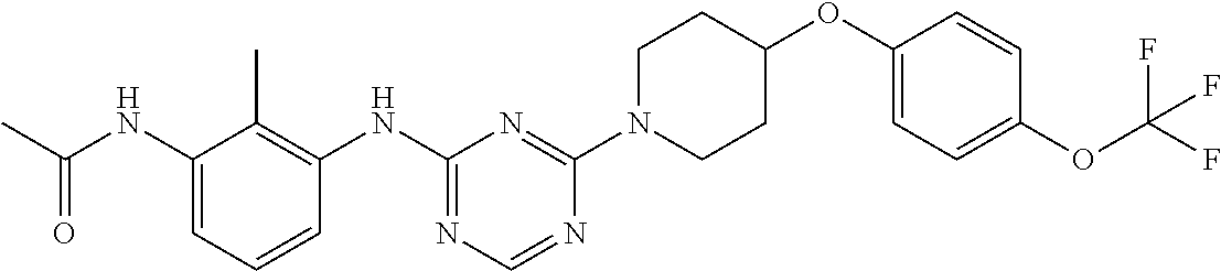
CC(NC1=CC=CC(NC2=NC=NC(N3CCC(OC4=CC=C(OC(F)(F)F)C=C4)CC3)=N2)=C1C)=O
